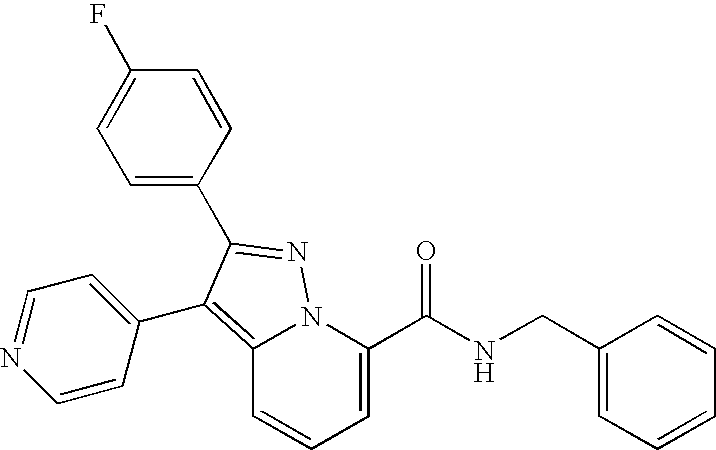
C12=C(C3=CC=NC=C3)C(C3=CC=C(F)C=C3)=NN1C(C(NCC1=CC=CC=C1)=O)=CC=C2
